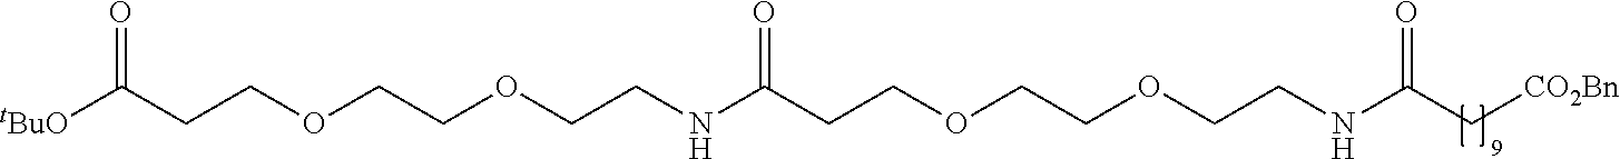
C(COCCC(=O)[tBuO])OCCNC(=O)CCOCCOCCNC(C[CO2Bn])=O
